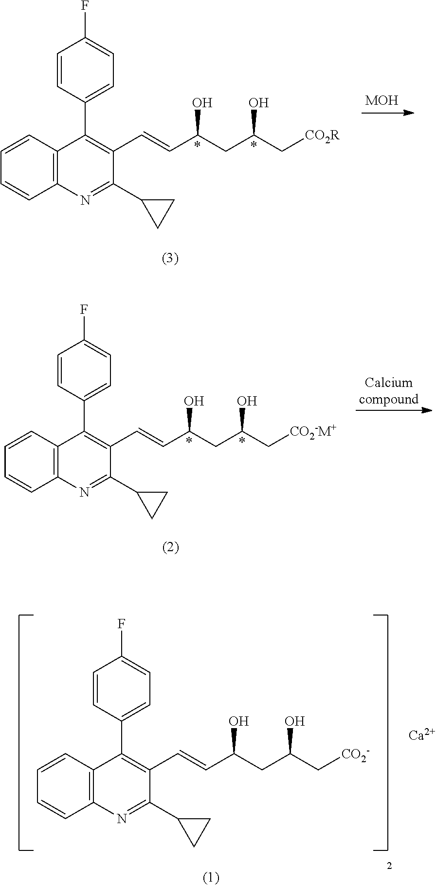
C12=C(C=CC=C1)C(C1=CC=C(F)C=C1)=C(C=CC(CC(C[CO2R])O)O)C(C1CC1)=N2.[MOH].C12=C(C=CC=C1)C(C1=CC=C(F)C=C1)=C(C=CC(CC(C[CO2-M+])O)O)C(C1CC1)=N2.C12=C(C=CC=C1)C(C1=CC=C(F)C=C1)=C(C=CC(CC(C[CO2-])O)O)C(C1CC1)=N2.[Ca]
